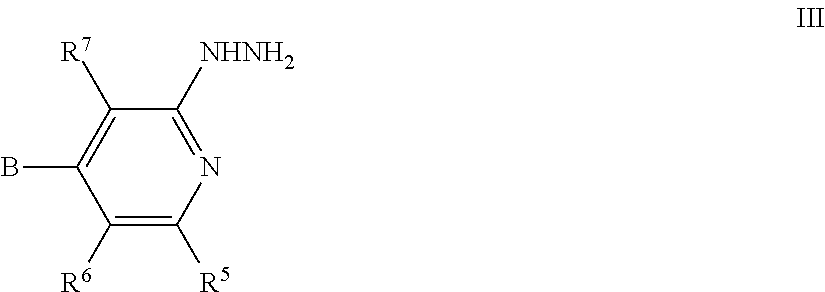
C1([R6])=C([R5])N=C([NHNH2])C([R7])=C1B
